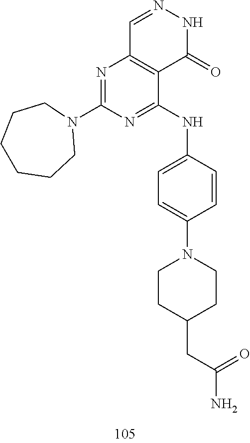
C1=NNC(=O)C2=C1N=C(N1CCCCCC1)N=C2NC1=CC=C(N2CCC(CC(N)=O)CC2)C=C1
